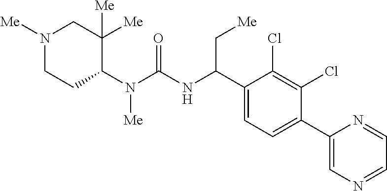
C1(N(C(NC(C2=CC=C(C3=CN=CC=N3)C(Cl)=C2Cl)C[Me])=O)[Me])C([Me])([Me])CN([Me])CC1
